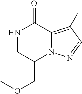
N1CC(COC)N2C(=C(I)C=N2)C1=O
